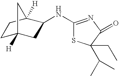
C1C2([H])CC(NC3=NC(=O)C(CC)(C(C)C)S3)C([H])(C1)C2
